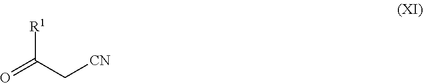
[R1]C(C[CN])=O
